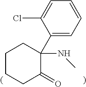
C1CCC(=O)C(NC)(C2=CC=CC=C2Cl)C1
